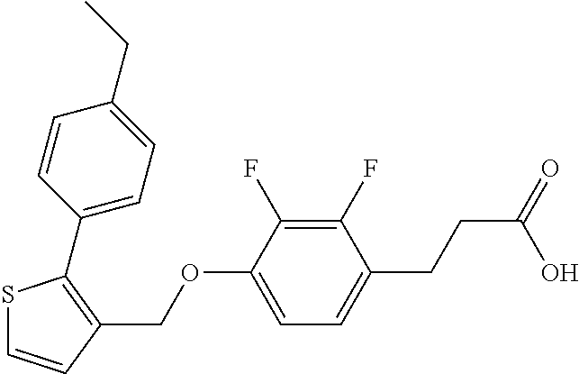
S1C=CC(COC2=CC=C(CCC(=O)O)C(F)=C2F)=C1C1=CC=C(CC)C=C1
